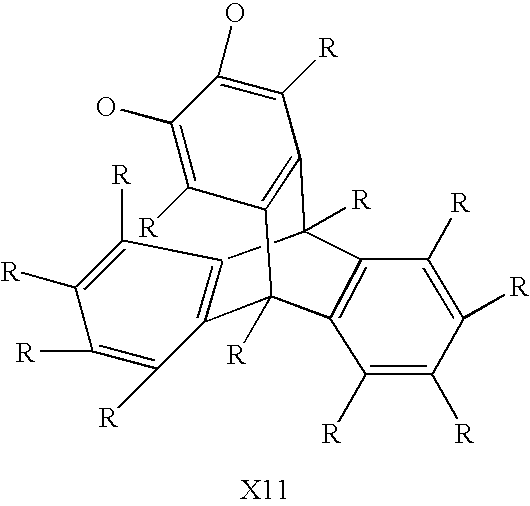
C12([R])C3=C(C([R])(C4=C1C([R])=C(O)C(O)=C4[R])C1=C2C([R])=C([R])C([R])=C1[R])C([R])=C([R])C([R])=C3[R]
